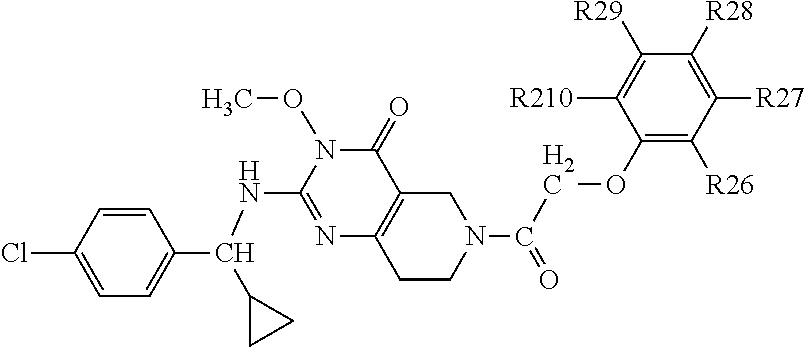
C1=C(Cl)C=CC(C(NC2=NC3=C(C(=O)N2OC)CN(C(COC2=C([R26])C([R27])=C([R28])C([R29])=C2[R210])=O)CC3)C2CC2)=C1
